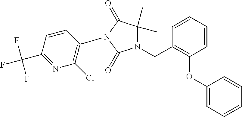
N1(CC2=C(OC3=CC=CC=C3)C=CC=C2)C(C)(C)C(=O)N(C2=C(Cl)N=C(C(F)(F)F)C=C2)C1=O
